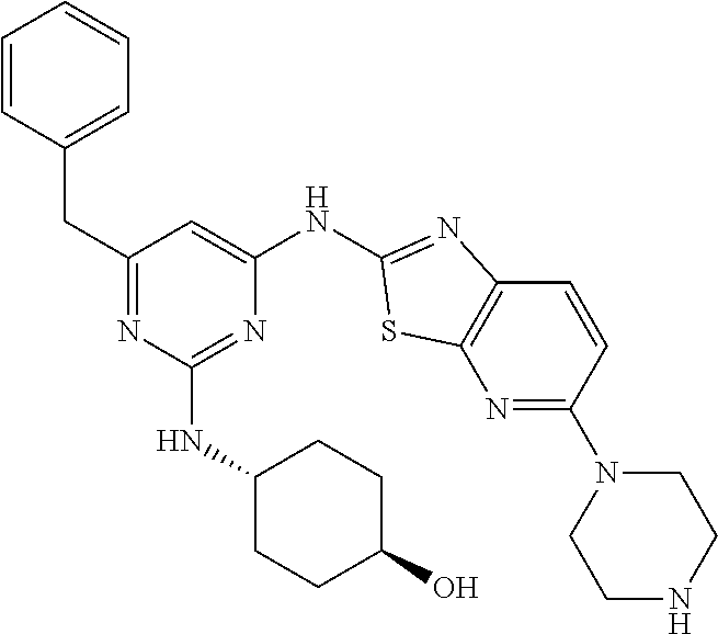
C1(CC2=CC=CC=C2)=NC(NC2CCC(O)CC2)=NC(NC2=NC3=C(N=C(N4CCNCC4)C=C3)S2)=C1
